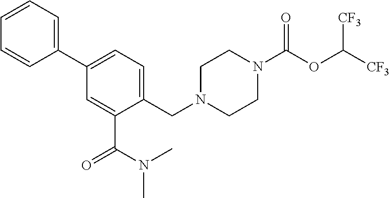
C1(CN2CCN(C(OC([CF3])[CF3])=O)CC2)=CC=C(C2=CC=CC=C2)C=C1C(N(C)C)=O
